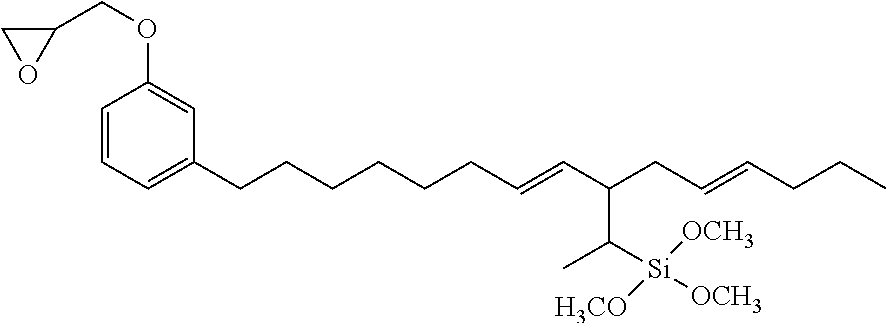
C1(CCCCCCC=CC(CC=CCCC)C([Si]([H3CO])([OCH3])[OCH3])C)=CC=CC(OCC2CO2)=C1
